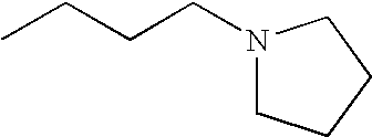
CCCCN1CCCC1
